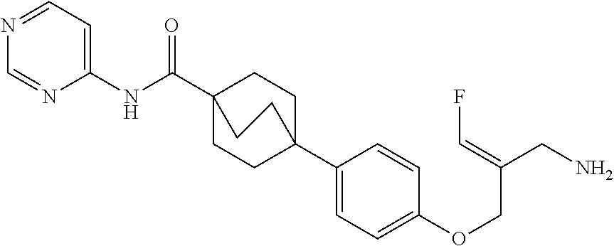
C1(C23CCC(C(NC4=CC=NC=N4)=O)(CC2)CC3)=CC=C(OCC(CN)=CF)C=C1
